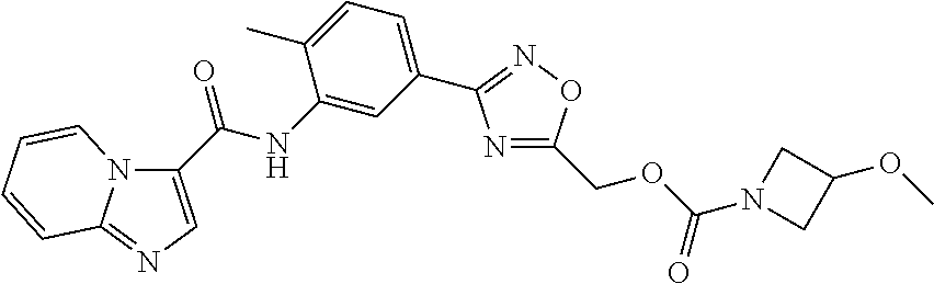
C1(C(NC2=CC(C3=NOC(COC(N4CC(OC)C4)=O)=N3)=CC=C2C)=O)=CN=C2N1C=CC=C2
